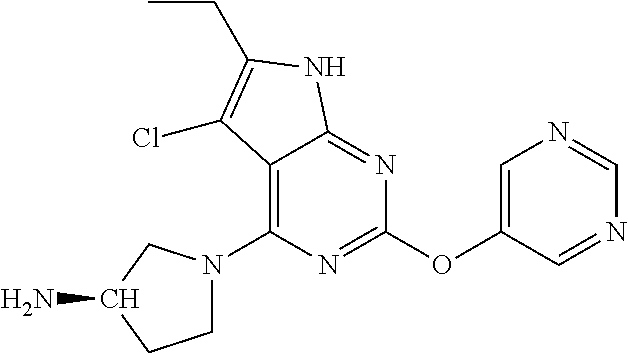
C1=C(OC2=NC(N3CCC(N)C3)=C3C(=N2)NC(CC)=C3Cl)C=NC=N1
